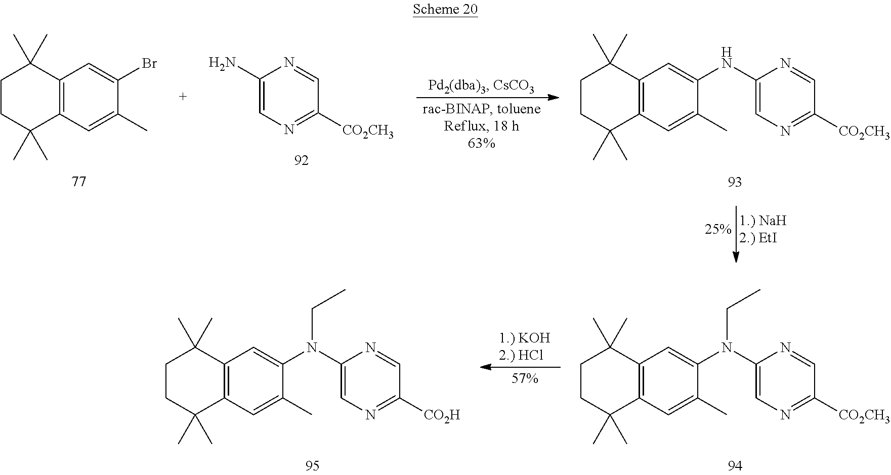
BrC1=CC2=C(C=C1C)C(C)(C)CCC2(C)C.C1=NC(N)=CN=C1[CO2CH3].N(C1=CC2=C(C=C1C)C(C)(C)CCC2(C)C)C1=CN=C([CO2CH3])C=N1.N(C1=CC2=C(C=C1C)C(C)(C)CCC2(C)C)(C1=CN=C([CO2CH3])C=N1)CC.N(C1=CC2=C(C=C1C)C(C)(C)CCC2(C)C)(C1=CN=C([CO2H])C=N1)CC
